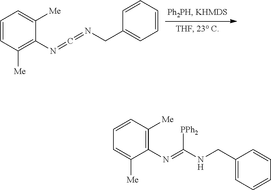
C1=CC([Me])=C(N=C=NCC2=CC=CC=C2)C([Me])=C1.C1=CC([Me])=C(N=C(NCC2=CC=CC=C2)[PPh2])C([Me])=C1
